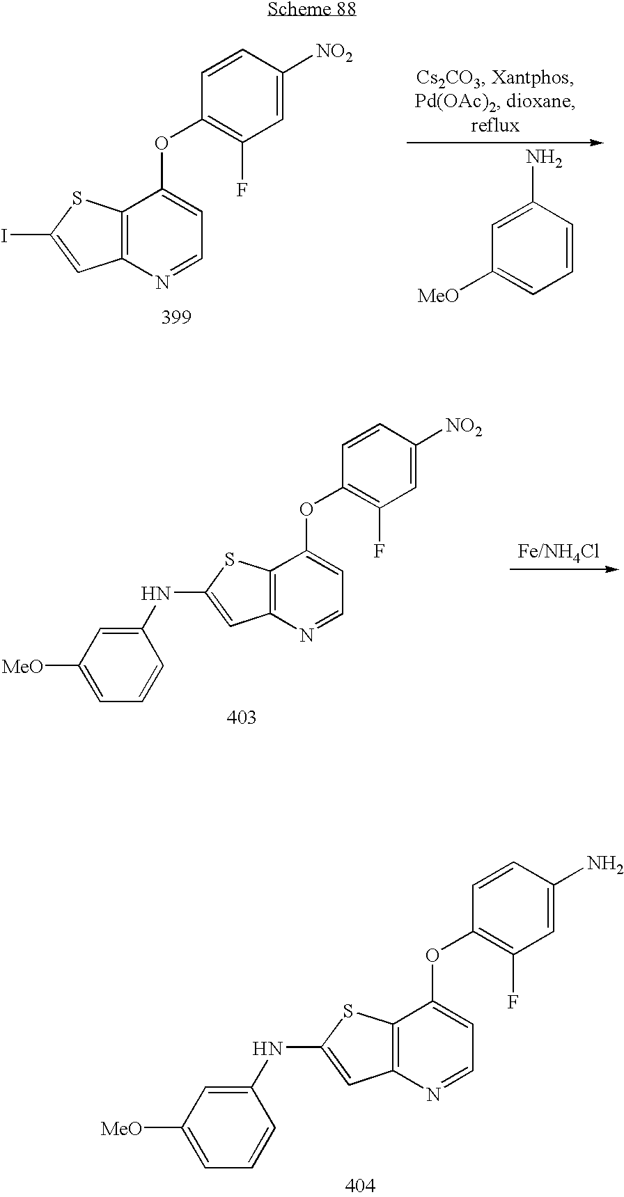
C12=C(N=CC=C1OC1=C(F)C=C([NO2])C=C1)C=C(I)S2.C1([MeO])=CC=CC(N)=C1.C12=C(N=CC=C1OC1=C(F)C=C([NO2])C=C1)C=C(NC1=CC([MeO])=CC=C1)S2.C12=C(N=CC=C1OC1=C(F)C=C(N)C=C1)C=C(NC1=CC([MeO])=CC=C1)S2
